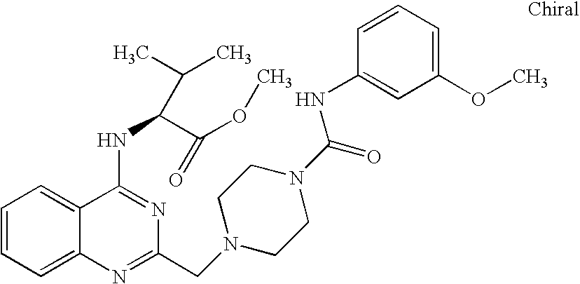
C1=CC=C2C(=C1)C(NC(C(OC)=O)C(C)C)=NC(CN1CCN(C(=O)NC3=CC(OC)=CC=C3)CC1)=N2
